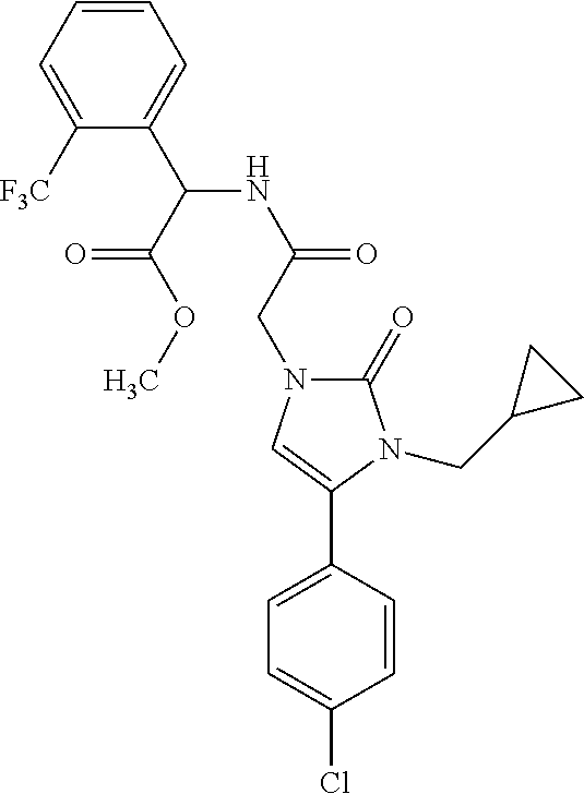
C1([F3C])=CC=CC=C1C(NC(=O)CN1C(=O)N(CC2CC2)C(C2=CC=C(Cl)C=C2)=C1)C(OC)=O
